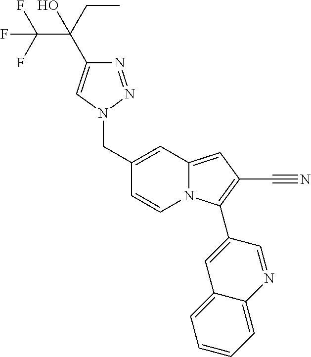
C1(CN2N=NC(C(C(F)(F)F)(O)CC)=C2)=CC2=CC(C#N)=C(C3=CC4=CC=CC=C4N=C3)N2C=C1
